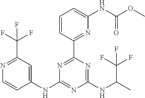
N1=C(C(F)(F)F)C=C(NC2=NC(NC(C)C(F)(F)F)=NC(C3=NC(NC(OC)=O)=CC=C3)=N2)C=C1
